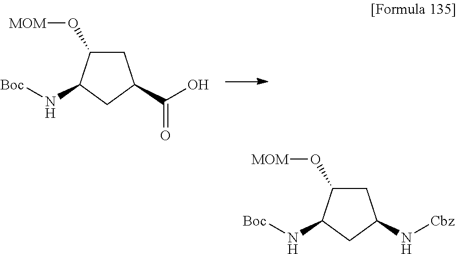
C1C(O[MOM])C(N[Boc])CC1C(O)=O.C1C(O[MOM])C(N[Boc])CC1N[Cbz]
